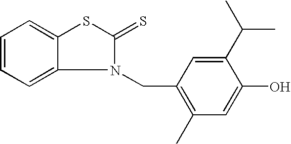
C1=CC=C2N(CC3=C(C)C=C(O)C(C(C)C)=C3)C(=S)SC2=C1
